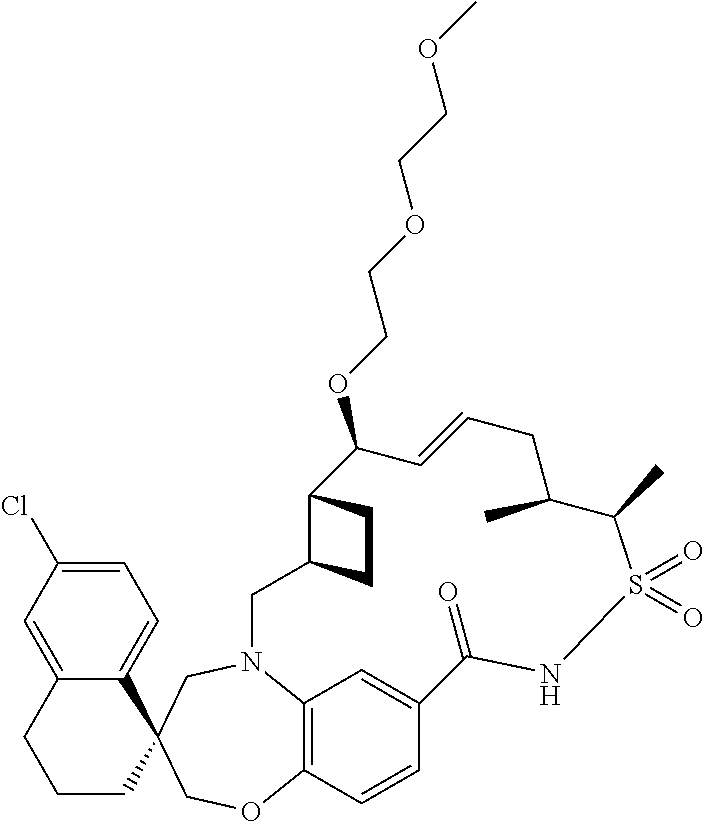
C12=C3C=CC(=C1)C(=O)NS(=O)(=O)C(C)C(C)CC=CC(OCCOCCOC)C1C(CN2CC2(CO3)C3=CC=C(Cl)C=C3CCC2)CC1
